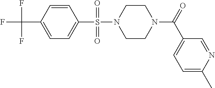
C1=C(C(F)(F)F)C=CC(S(=O)(=O)N2CCN(C(C3=CC=C(C)N=C3)=O)CC2)=C1
